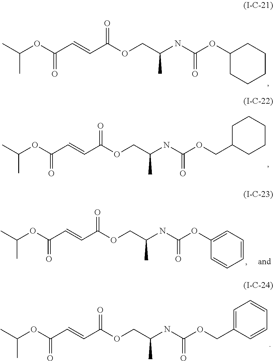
C(OC(C=CC(OCC(NC(OC1CCCCC1)=O)C)=O)=O)(C)C.O(C(C=CC(OCC(NC(OCC1CCCCC1)=O)C)=O)=O)C(C)C.C(OC(C=CC(OCC(NC(OC1=CC=CC=C1)=O)C)=O)=O)(C)C.O(C(C=CC(OCC(NC(OCC1=CC=CC=C1)=O)C)=O)=O)C(C)C
